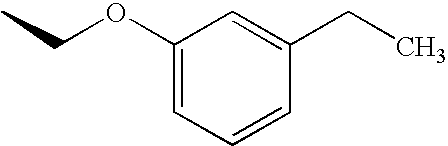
CCOC1=CC=CC(CC)=C1
